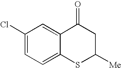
C1(Cl)=CC=C2C(=C1)C(=O)CC([Me])S2
